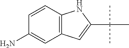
C1=CC2=C(C=C1N)C=C(C(C)(C)C)N2
